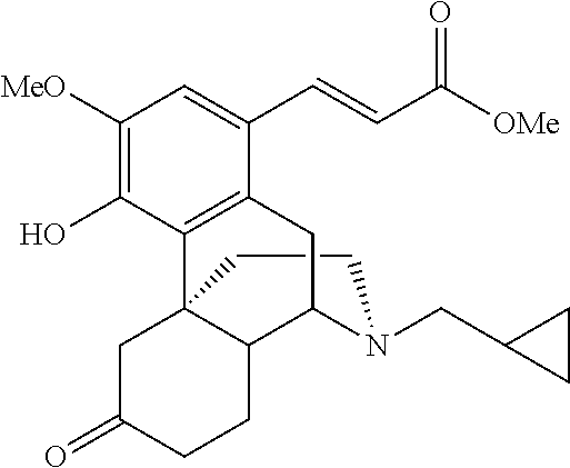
C1CN(CC2CC2)C2C3C1(C1=C(C(C=CC([OMe])=O)=CC([MeO])=C1O)C2)CC(=O)CC3
